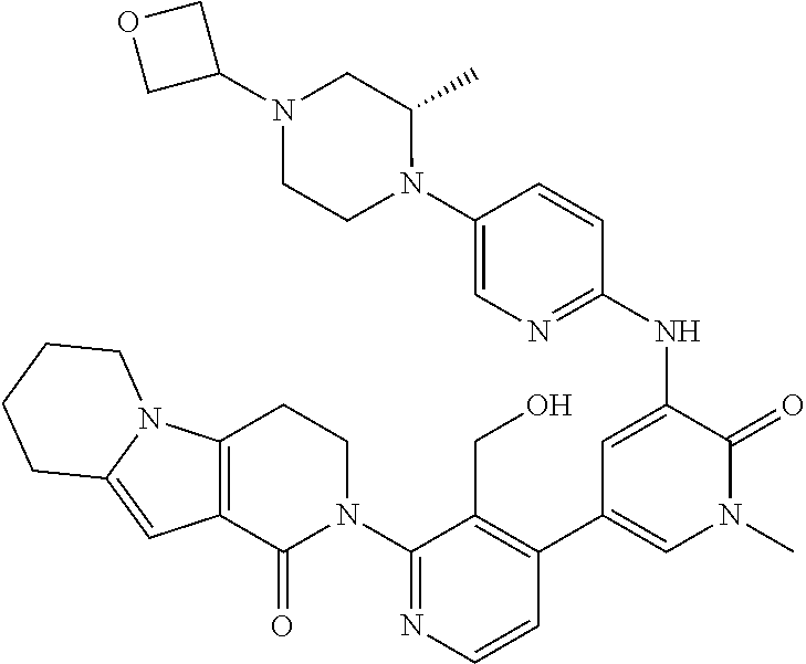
C1(N2CCC3=C(C2=O)C=C2N3CCCC2)=NC=CC(C2=CN(C)C(=O)C(NC3=NC=C(N4C(C)CN(C5COC5)CC4)C=C3)=C2)=C1CO
